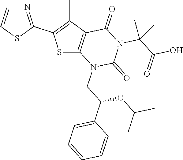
S1C2=C(C(C)=C1C1=NC=CS1)C(=O)N(C(C(O)=O)(C)C)C(=O)N2CC(C1=CC=CC=C1)OC(C)C
